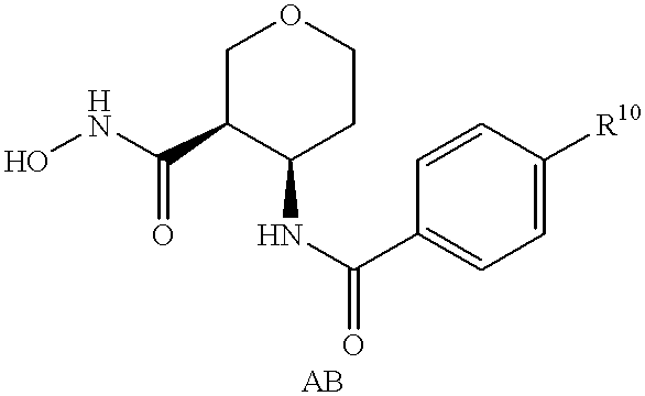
C1C(C(NO)=O)C(NC(C2=CC=C([R10])C=C2)=O)CCO1
